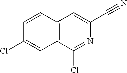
C12=C(C(Cl)=NC(C#N)=C1)C=C(Cl)C=C2
